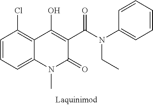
C12=CC=CC(Cl)=C1C(O)=C(C(=O)N(C1=CC=CC=C1)CC)C(=O)N2C
